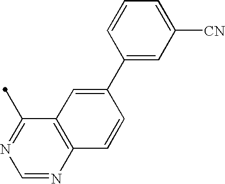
C12=C(N=CN=C1C)C=CC(C1=CC([CN])=CC=C1)=C2
